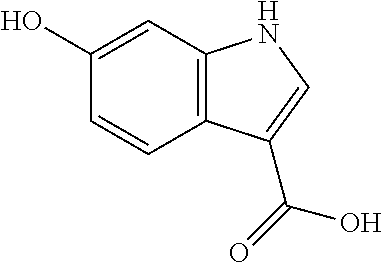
C1(O)=CC2=C(C=C1)C(C(=O)O)=CN2
